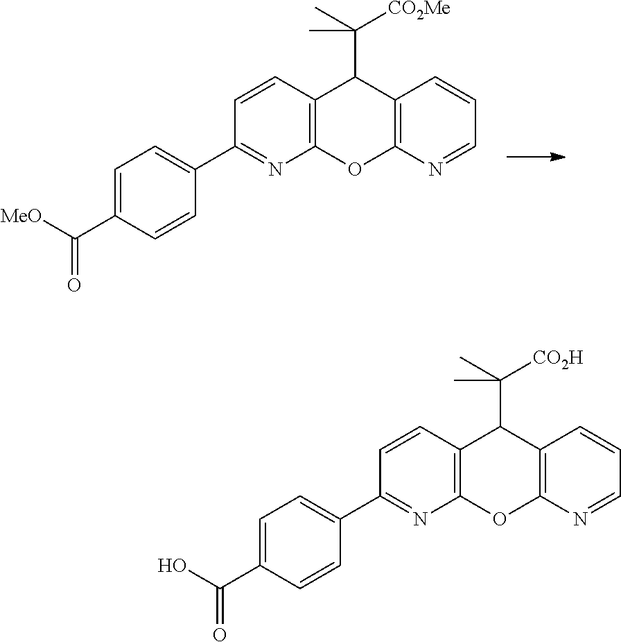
C12=C(N=CC=C1)OC1=C(C2C(C)([CO2Me])C)C=CC(C2=CC=C(C([MeO])=O)C=C2)=N1.C12=C(N=CC=C1)OC1=C(C2C(C)([CO2H])C)C=CC(C2=CC=C(C(O)=O)C=C2)=N1
